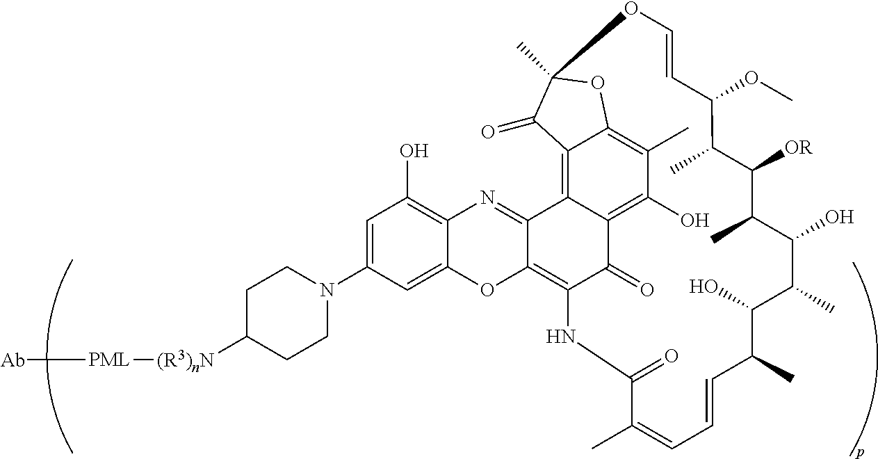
C1C([(R3)nN][PML][Ab])CCN(C2=CC(O)=C3C(=C2)OC2=C4C(=O)C5=C(O)C(C)=C6C(=C5C2=N3)C(=O)C(C)(O6)OC=CC(OC)C(C)C([OR])C(C)C(O)C(C)C(O)C(C)C=CC=C(C)C(=O)N4)C1
